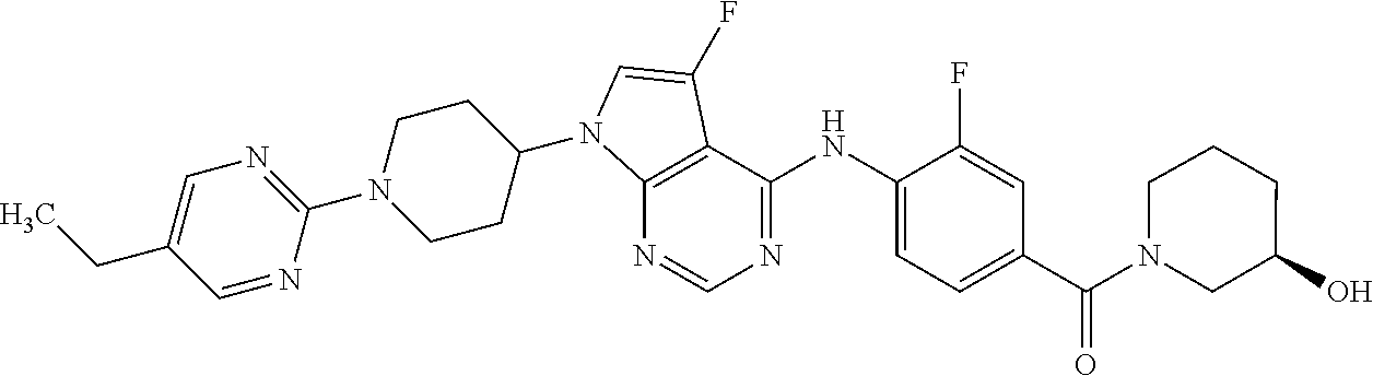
C12=C(C(NC3=CC=C(C(=O)N4CC(O)CCC4)C=C3F)=NC=N1)C(F)=CN2C1CCN(C2=NC=C(CC)C=N2)CC1
